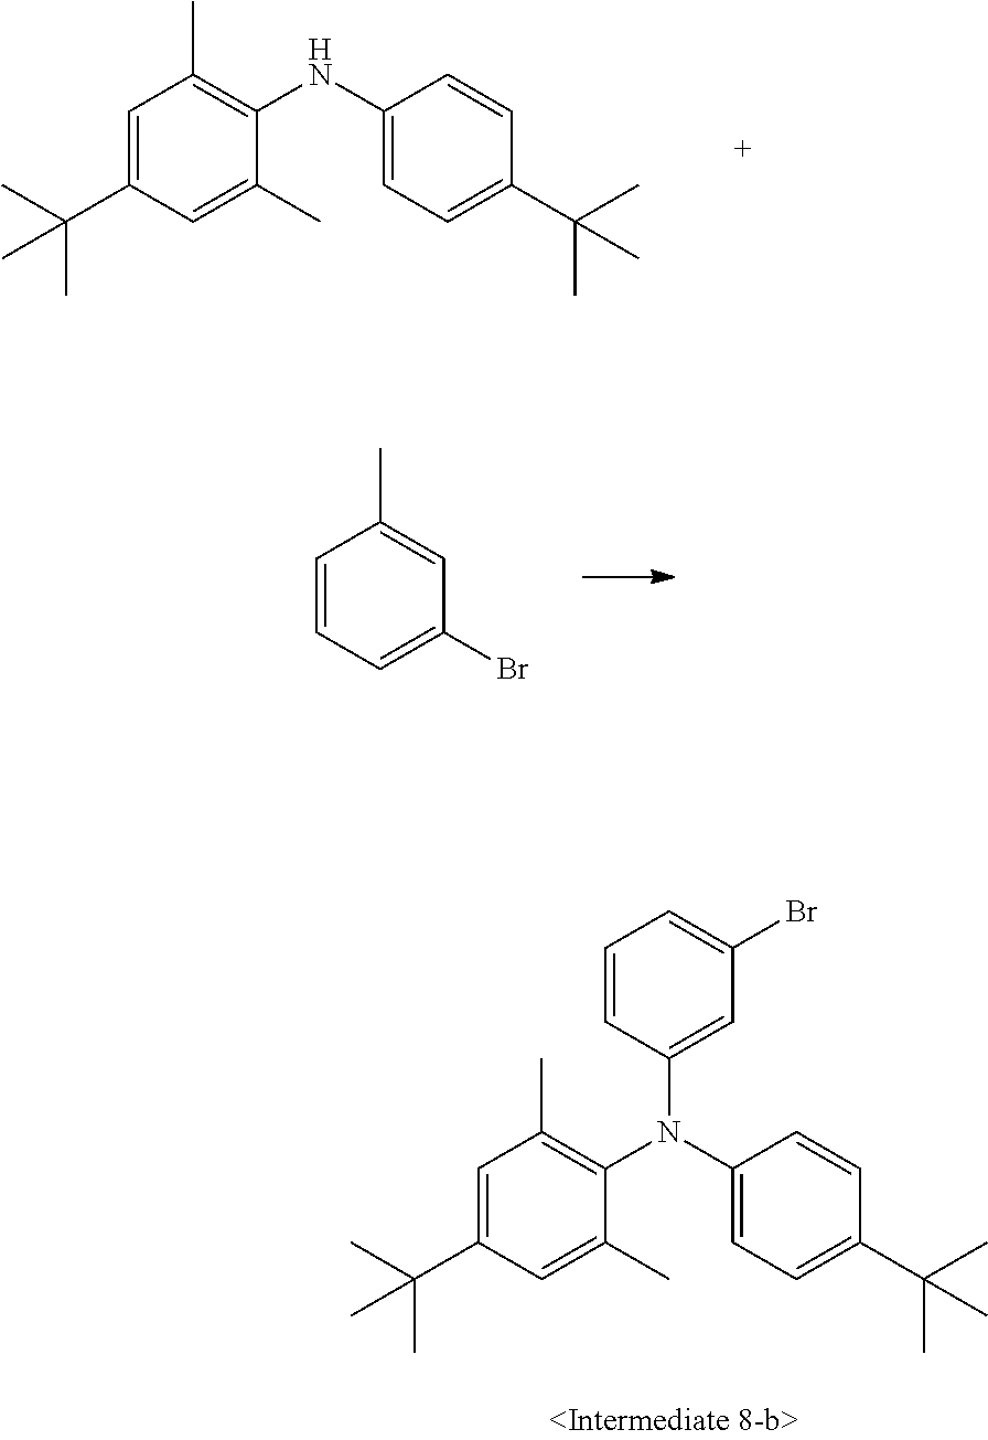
C1=C(C(C)(C)C)C=CC(NC2=C(C)C=C(C(C)(C)C)C=C2C)=C1.C1=CC(C)=CC(Br)=C1.C1=C(C(C)(C)C)C=CC(N(C2=C(C)C=C(C(C)(C)C)C=C2C)C2=CC(Br)=CC=C2)=C1
